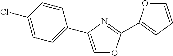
C1=C(C2=CC=C(Cl)C=C2)N=C(C2=CC=CO2)O1
